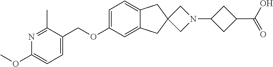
C1=C(OCC2=CC=C(OC)N=C2C)C=C2C(=C1)CC1(C2)CN(C2CC(C(O)=O)C2)C1
